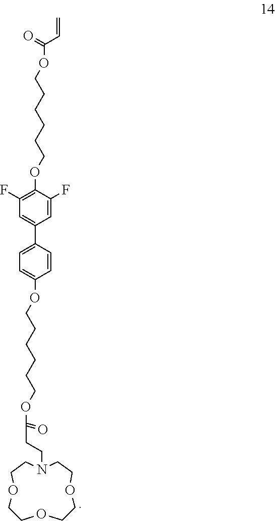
C1(OCCCCCCOC(=O)C=C)=C(F)C=C(C2=CC=C(OCCCCCCOC(CCN3CCOCCOCCOCC3)=O)C=C2)C=C1F
